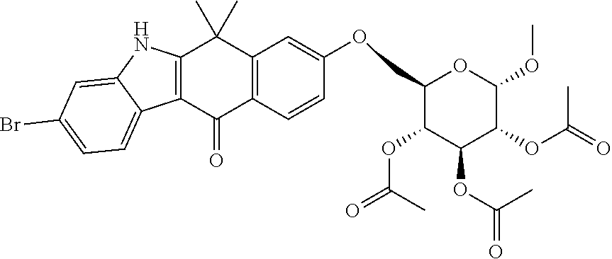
C12=C(C(=O)C3=C(C1(C)C)C=C(OCC1C(OC(=O)C)C(OC(C)=O)C(OC(=O)C)C(OC)O1)C=C3)C1=CC=C(Br)C=C1N2
